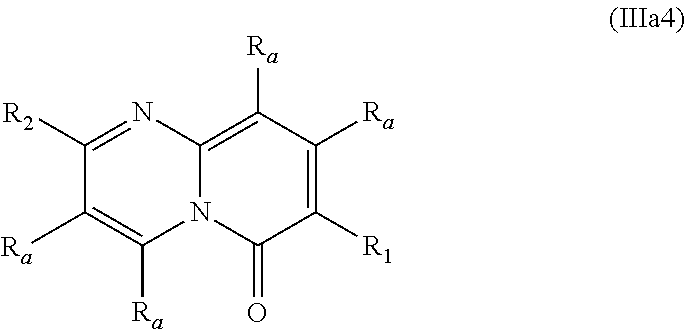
C1([R2])=NC2=C([Ra])C([Ra])=C([R1])C(=O)N2C([Ra])=C1[Ra]
